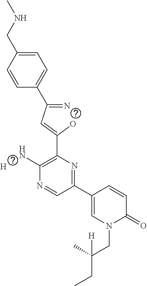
C1=CC(CNC)=CC=C1C(=N)C=C(O)C1=C(N)N=CC(C2=CN(CC(C)(CC)[H])C(=O)C=C2)=N1.[H]
